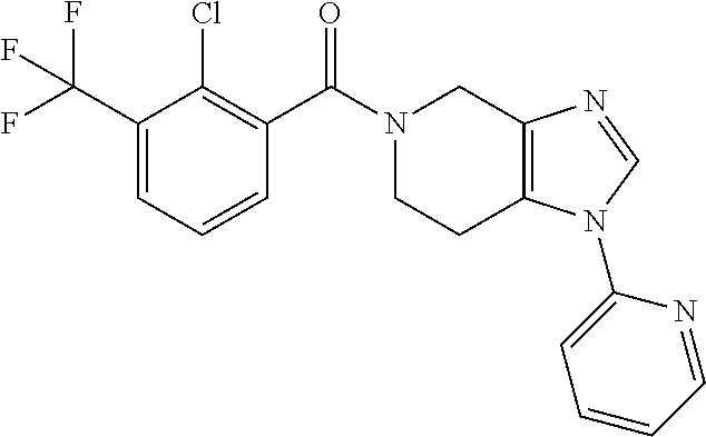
C1(C(F)(F)F)=CC=CC(C(N2CCC3=C(C2)N=CN3C2=CC=CC=N2)=O)=C1Cl
